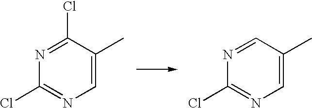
N1=C(Cl)C(C)=CN=C1Cl.N1=CC(C)=CN=C1Cl
